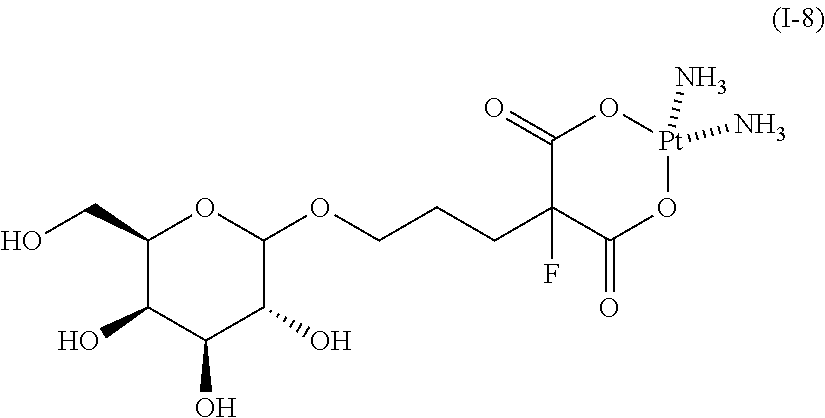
C1(CO)C(O)C(O)C(O)C(OCCCC2(F)C(=O)O[Pt](N)(N)OC2=O)O1
